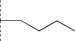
CC(C)CCCC
